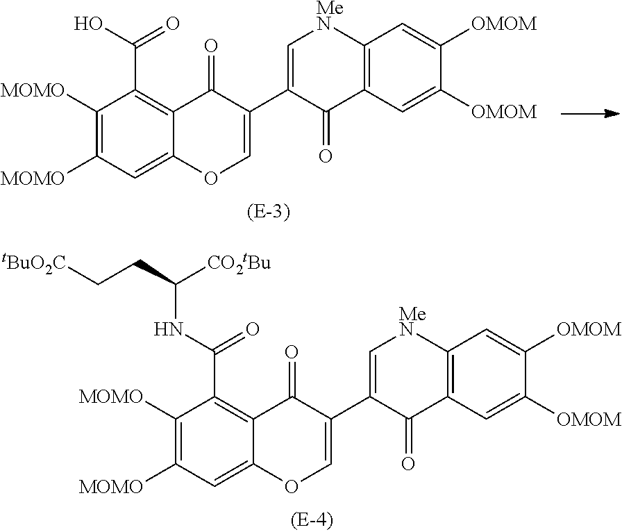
C1([MOMO])=C([MOMO])C=C2C(=C1C(=O)NC(CC[tBuO2C])[CO2tBu])C(=O)C(C1=C[MeN]C3=C(C=C([OMOM])C([OMOM])=C3)C1=O)=CO2.C1([MOMO])=C([MOMO])C=C2C(=C1C(O)=O)C(=O)C(C1=C[MeN]C3=C(C=C([OMOM])C([OMOM])=C3)C1=O)=CO2
